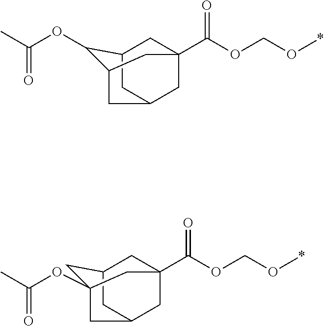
C12(C(OCO*)=O)CC3CC(C1)CC(C2)C3OC(C)=O.C12(C(OCO*)=O)CC3CC(C1)CC(OC(C)=O)(C2)C3
